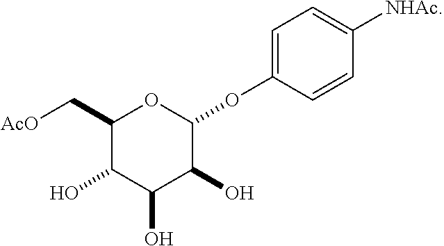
C1(C[AcO])C(O)C(O)C(O)C(OC2=CC=C([NHAc])C=C2)O1
